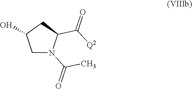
C1N(C(C)=O)C(C([Q2])=O)CC1O
